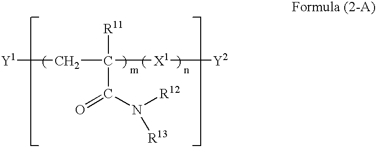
C(C([X1][Y2])([R11])C(N([R12])[R13])=O)[Y1]
